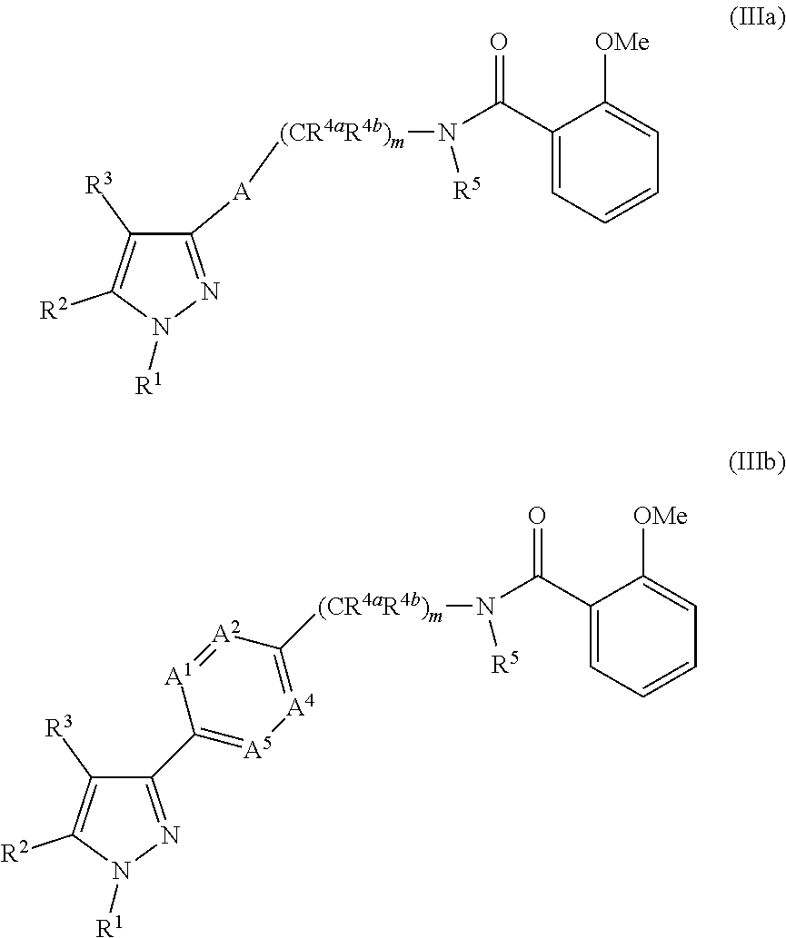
C1([R3])=C([R2])N([R1])N=C1[A][(CR4aR4b)m]N([R5])C(C1=CC=CC=C1[OMe])=O.C1([R3])=C([R2])N([R1])N=C1C1=[A5][A4]=C([(CR4aR4b)m]N([R5])C(C2=CC=CC=C2[OMe])=O)[A2]=[A1]1
